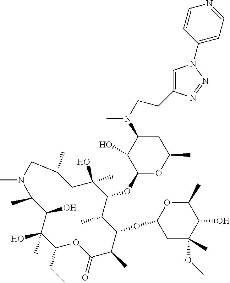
C1(CC)C(C)(O)C(O)C(C)N(C)CC(C)CC(O)(C)C(OC2OC(C)CC(N(C)CCC3=CN(C4=CC=NC=C4)N=N3)C2O)C(C)C(OC2CC(C)(OC)C(O)C(C)O2)C(C)C(=O)O1
